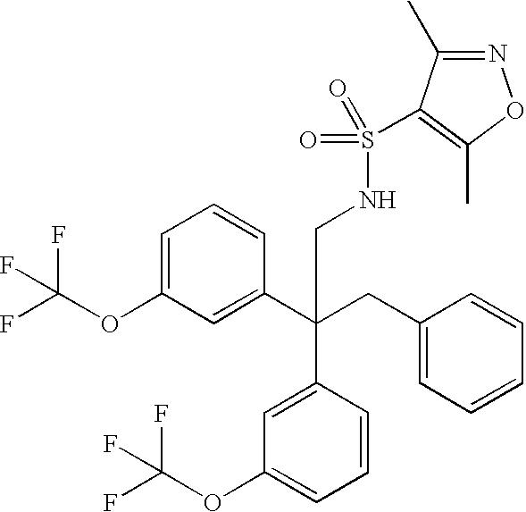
C1=C(OC(F)(F)F)C=C(C(CC2=CC=CC=C2)(C2=CC(OC(F)(F)F)=CC=C2)CNS(=O)(=O)C2=C(C)ON=C2C)C=C1
